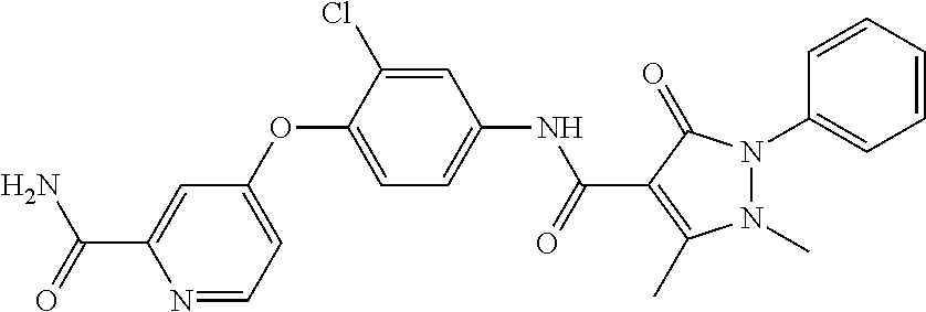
C1(OC2=CC=C(NC(C3=C(C)N(C)N(C4=CC=CC=C4)C3=O)=O)C=C2Cl)=CC=NC(C(N)=O)=C1
